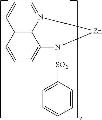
C1=CC([SO2]N2C3=CC=CC4=C3N(=CC=C4)[Zn]2)=CC=C1
